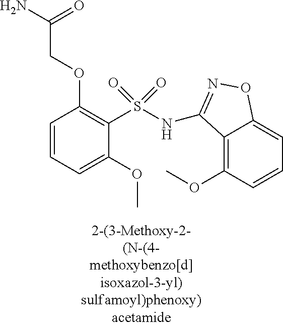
C1=CC=C(OC)C(S(=O)(=O)NC2=NOC3=CC=CC(OC)=C32)=C1OCC(N)=O
